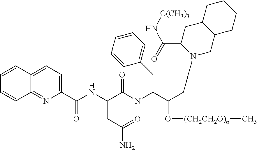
C1(C(NC(C(NC(C(CN2CC3C(CC2C(=O)N[C(CH3)3])CCCC3)O[(CH2CH2O)n]C)CC2=CC=CC=C2)=O)CC(N)=O)=O)=CC=C2C(=N1)C=CC=C2
